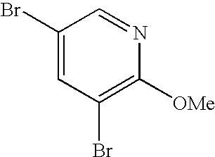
C1(Br)=CC(Br)=C([OMe])N=C1
